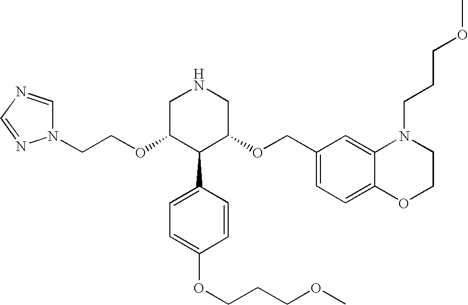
C(OC1C(C2=CC=C(OCCCOC)C=C2)C(OCC2=CC=C3C(=C2)N(CCCOC)CCO3)CNC1)CN1C=NC=N1
